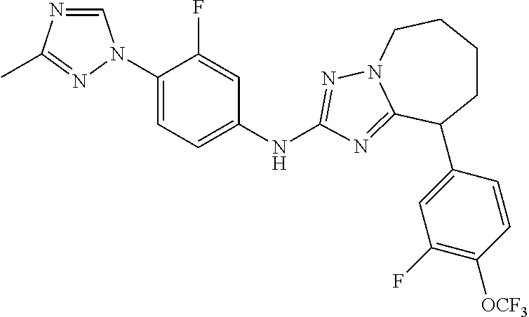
C1=NC(C)=NN1C1=CC=C(NC2=NN3CCCCC(C4=CC(F)=C([OCF3])C=C4)C3=N2)C=C1F
